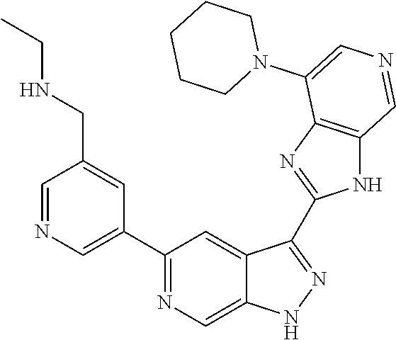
C1(C2=CN=CC(CNCC)=C2)=NC=C2C(=C1)C(C1=NC3=C(N1)C=NC=C3N1CCCCC1)=NN2
